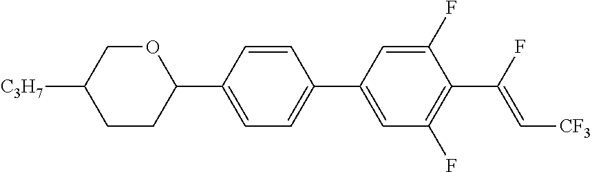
C1CC(C2=CC=C(C3=CC(F)=C(C(F)=C[CF3])C(F)=C3)C=C2)OCC1[C3H7]
